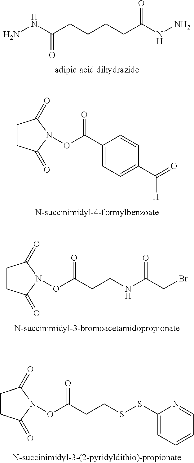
NNC(CCCCC(NN)=O)=O.C1CC(=O)N(OC(C2=CC=C(C(=O)[H])C=C2)=O)C1=O.C1CC(=O)N(OC(=O)CCNC(CBr)=O)C1=O.C1CC(=O)N(OC(=O)CCSSC2=CC=CC=N2)C1=O
